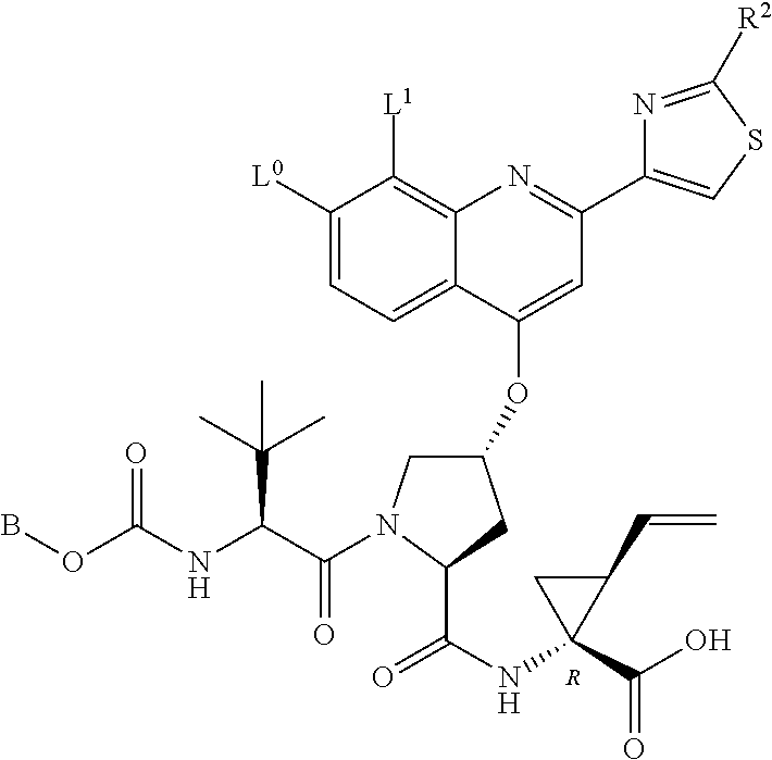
C1([L0])=CC=C2C(=C1[L1])N=C(C1=CSC([R2])=N1)C=C2OC1CN(C(C(NC(OB)=O)C(C)(C)C)=O)C(C(=O)NC2(C(=O)O)C(C=C)C2)C1.[R]
